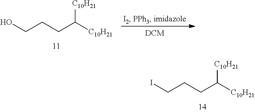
C(CCC([C10H21])[C10H21])I.C(CCC([C10H21])[C10H21])O
